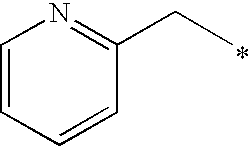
C(C)C1=NC=CC=C1
